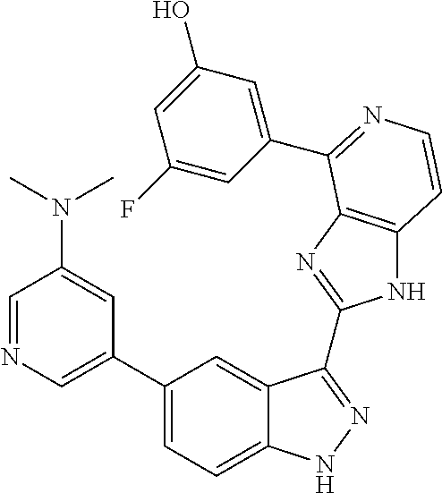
C1(C2=CN=CC(N(C)C)=C2)=CC=C2C(=C1)C(C1=NC3=C(N1)C=CN=C3C1=CC(O)=CC(F)=C1)=NN2
